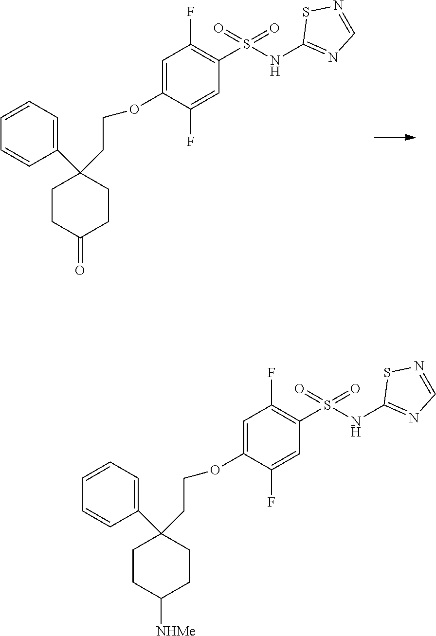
C1=C(OCCC2(C3=CC=CC=C3)CCC(=O)CC2)C(F)=CC(S(NC2=NC=NS2)(=O)=O)=C1F.C1=C(OCCC2(C3=CC=CC=C3)CCC([NHMe])CC2)C(F)=CC(S(NC2=NC=NS2)(=O)=O)=C1F
